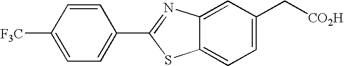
C1([F3C])=CC=C(C2=NC3=CC(C[CO2H])=CC=C3S2)C=C1
